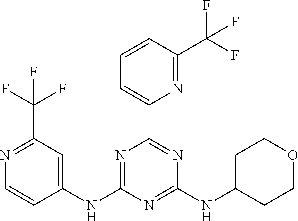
C1(NC2=CC(C(F)(F)F)=NC=C2)=NC(C2=CC=CC(C(F)(F)F)=N2)=NC(NC2CCOCC2)=N1
